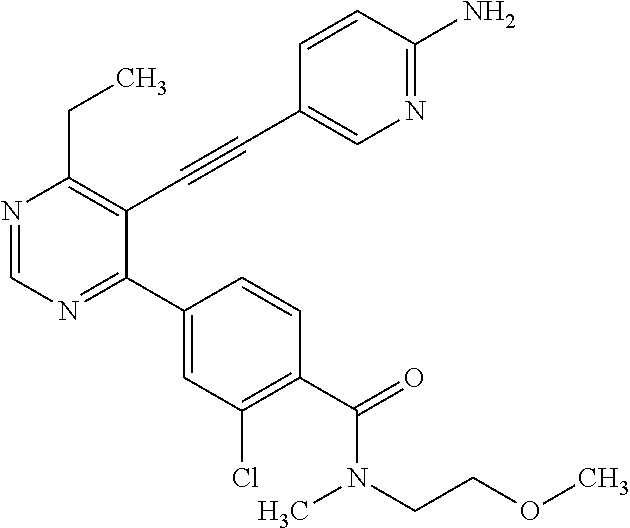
N1=CN=C(C2=CC(Cl)=C(C(=O)N(C)CCOC)C=C2)C(C#CC2=CN=C(N)C=C2)=C1CC
